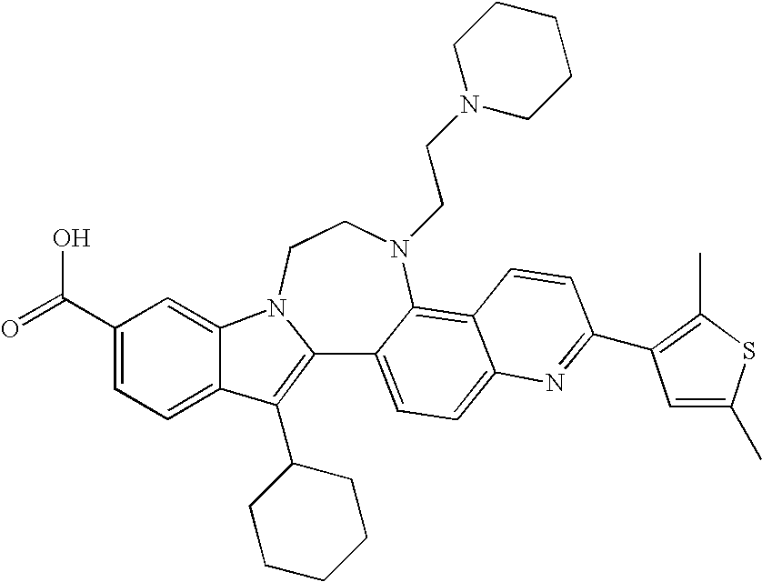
C12=C(C3CCCCC3)C3=CC=C(C(=O)O)C=C3N1CCN(CCN1CCCCC1)C1=C3C(=CC=C21)N=C(C1=C(C)SC(C)=C1)C=C3
